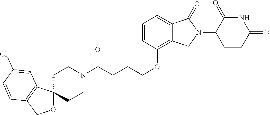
C(CCOC1=C2C(=CC=C1)C(=O)N(C1C(=O)NC(=O)CC1)C2)C(N1CCC2(CC1)OCC1=C2C=C(Cl)C=C1)=O
